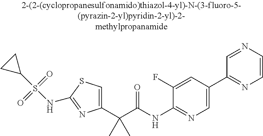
C1(C(C(NC2=NC=C(C3=NC=CN=C3)C=C2F)=O)(C)C)=CSC(NS(C2CC2)(=O)=O)=N1
